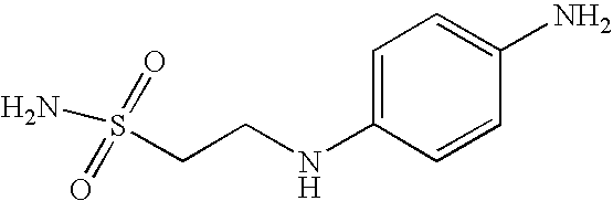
S(CCNC1=CC=C(N)C=C1)(=O)(=O)N
